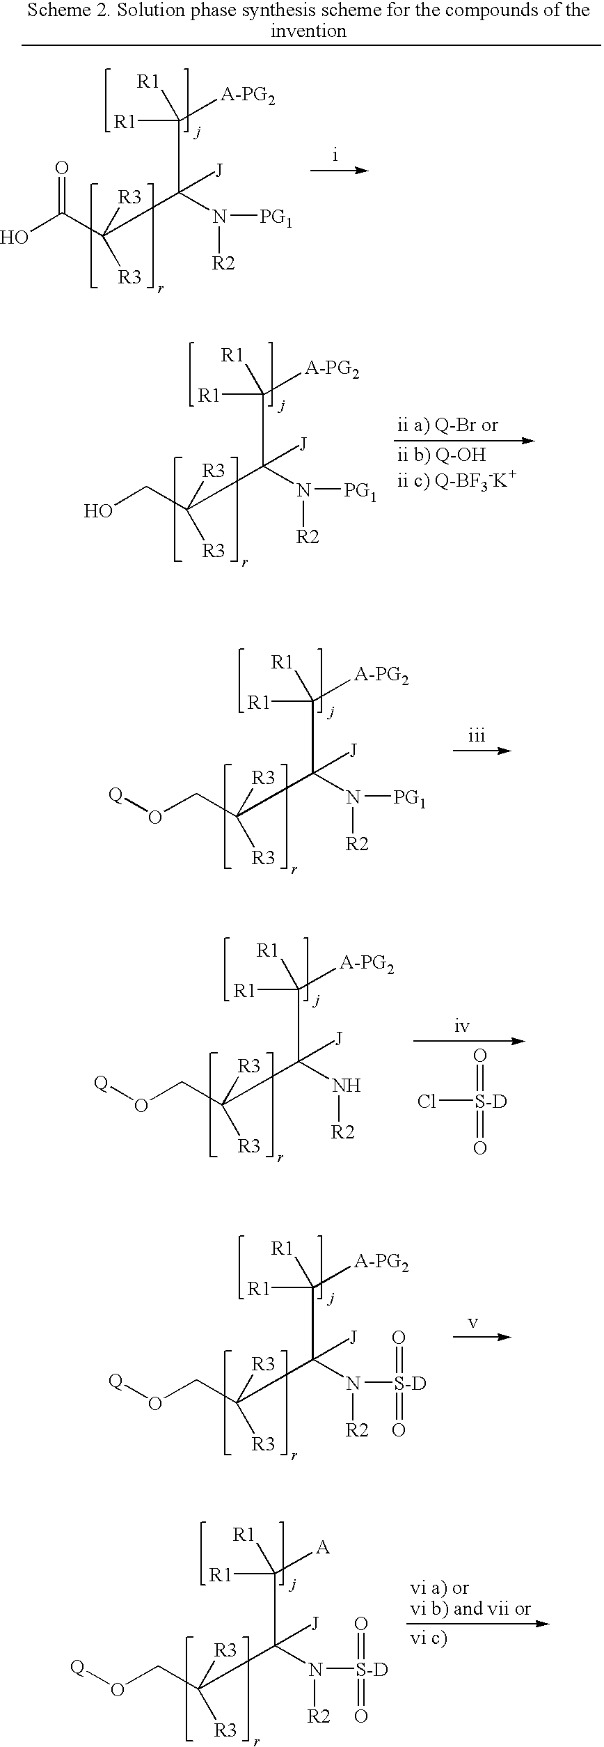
O(CC(C(N([R2])[PG1])(C([R1])([A-PG2])[R1])[J])([R3])[R3])[Q].O(CC(C(N[R2])(C([R1])([A-PG2])[R1])[J])([R3])[R3])[Q].O=[S-D](Cl)=O.O(CC(C(N([R2])[S-D](=O)=O)(C([R1])([A-PG2])[R1])[J])([R3])[R3])[Q].O(CC(C(N([R2])[S-D](=O)=O)(C([R1])([A])[R1])[J])([R3])[R3])[Q].OC(C(C(N([R2])[PG1])(C([R1])([A-PG2])[R1])[J])([R3])[R3])=O.OCC(C(N([R2])[PG1])(C([R1])([A-PG2])[R1])[J])([R3])[R3]
